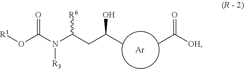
CC(CC(N(C(O[R1])=O)[R3])[R6])O.[OH]C(C)=O.[Ar]
